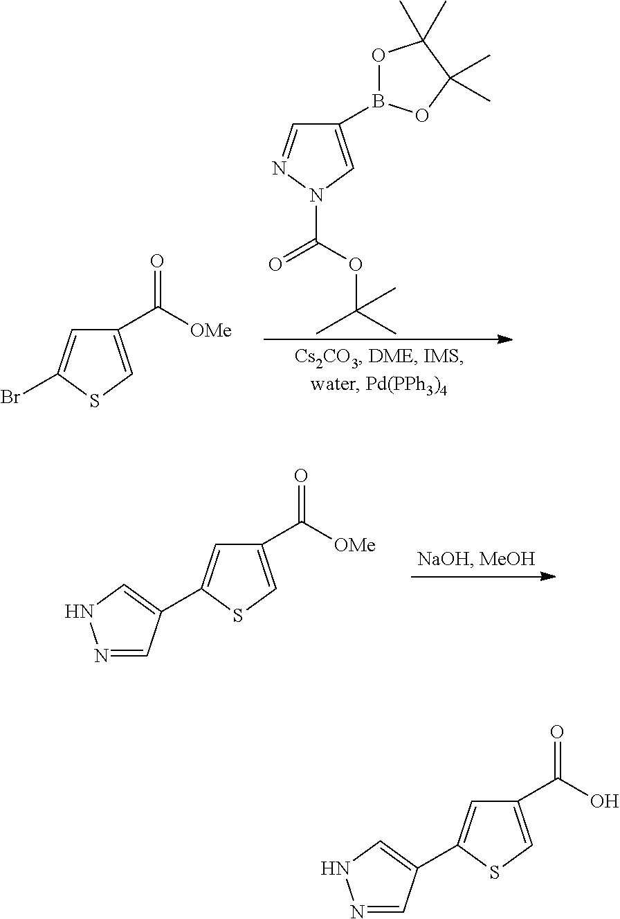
C1(C([OMe])=O)=CSC(Br)=C1.C1(B2OC(C)(C)C(C)(C)O2)=CN(C(OC(C)(C)C)=O)N=C1.C1(C([OMe])=O)=CSC(C2=CNN=C2)=C1.C1(C(O)=O)=CSC(C2=CNN=C2)=C1
